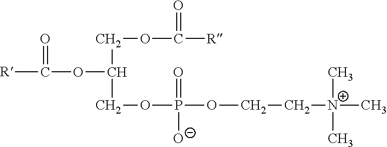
[R]C(OC(COC([R])=O)COP(OCC[N+](C)(C)C)([O-])=O)=O
